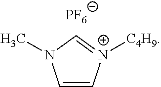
C1=C[N+]([C4H9])=CN1C.[PF6]
